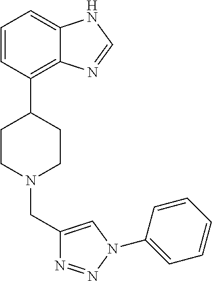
C1=CC(C2CCN(CC3=CN(C4=CC=CC=C4)N=N3)CC2)=C2C(=C1)NC=N2
